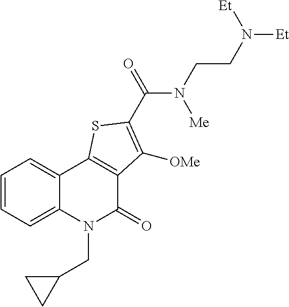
C1=CC=C2C(=C1)C1=C(C(=O)N2CC2CC2)C([OMe])=C(C(N(CCN([Et])[Et])[Me])=O)S1
